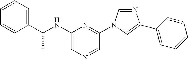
C1(NC(C2=CC=CC=C2)C)=CN=CC(N2C=NC(C3=CC=CC=C3)=C2)=N1
